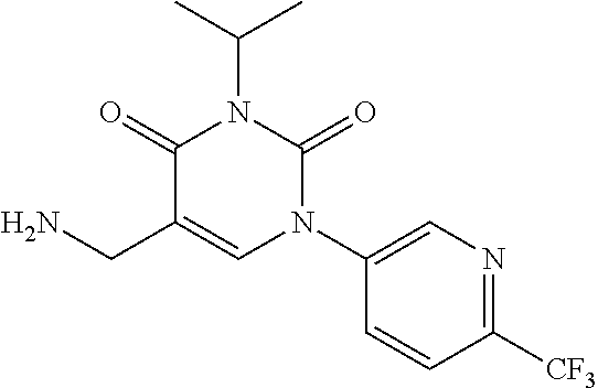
C1(=O)C(CN)=CN(C2=CN=C([CF3])C=C2)C(=O)N1C(C)C
